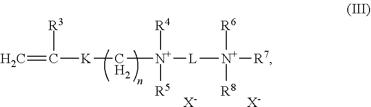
[X-].C=C([K]C[N+]([L][N+]([R7])([R6])[R8])([R4])[R5])[R3].[X-]
